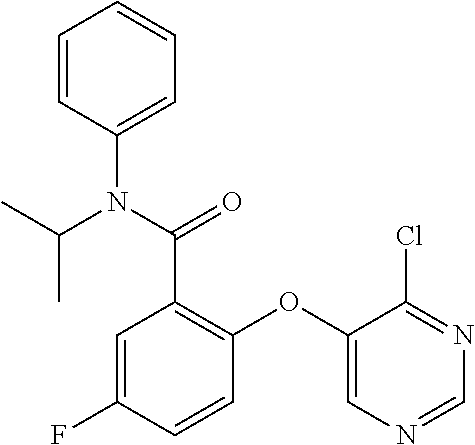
C1=CC(N(C(C)C)C(C2=C(OC3=CN=CN=C3Cl)C=CC(F)=C2)=O)=CC=C1
